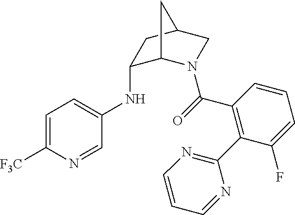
C1(NC2=CC=C([F3C])N=C2)C2N(C(=O)C3=C(C4=NC=CC=N4)C(F)=CC=C3)CC(C1)C2
